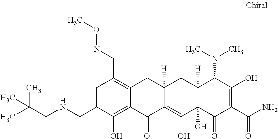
C1=C(CNCC(C)(C)C)C(O)=C2C(=C1CNOC)CC1([H])C(=C(O)C3(O)C([H])(C1)C(N(C)C)C(O)=C(C(N)=O)C3=O)C2=O
